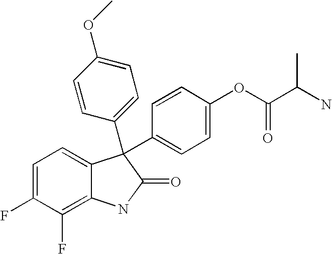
C1=C(F)C(F)=C2C(=C1)C(C1=CC=C(OC(C(N)C)=O)C=C1)(C1=CC=C(OC)C=C1)C(=O)N2
